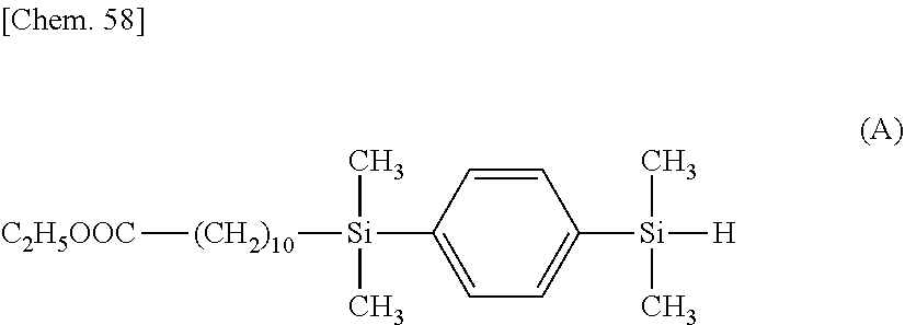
C1=CC([Si]([(CH2)10][C2H5OOC])(C)C)=CC=C1[Si]([H])(C)C
